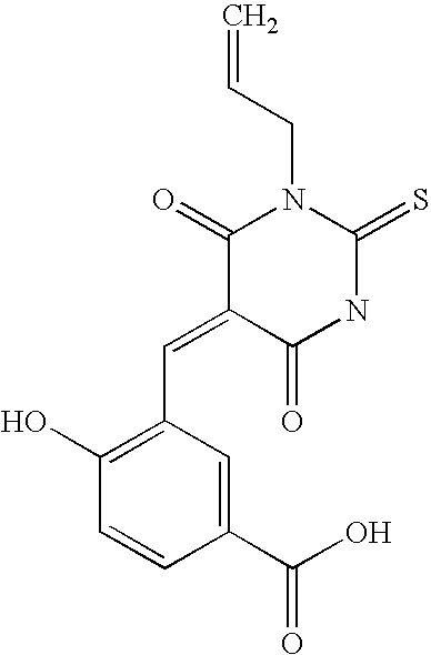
O=C1C(=CC2=C(O)C=CC(C(O)=O)=C2)C(=O)N(CC=C)C(=S)N1
